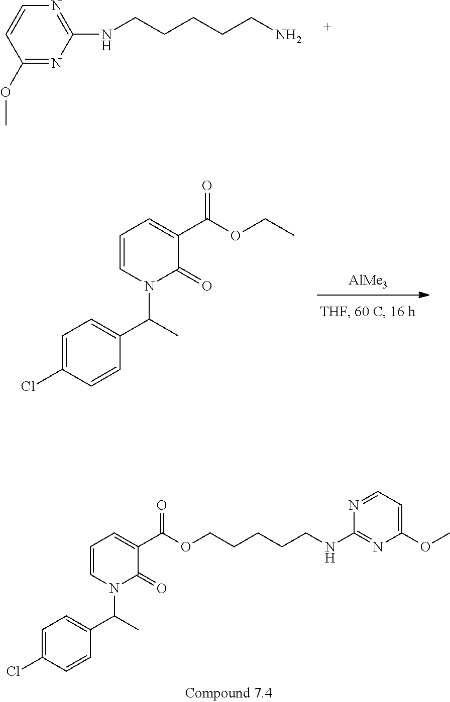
N(CCCCCN)C1=NC=CC(OC)=N1.[AlMe3].C1=C(Cl)C=CC(C(N2C=CC=C(C(OCC)=O)C2=O)C)=C1.C1=C(Cl)C=CC(C(N2C=CC=C(C(OCCCCCNC3=NC(OC)=CC=N3)=O)C2=O)C)=C1
